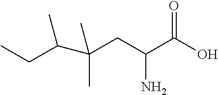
OC(C(CC(C(C)CC)(C)C)N)=O
